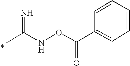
CC(NOC(C1=CC=CC=C1)=O)=N
